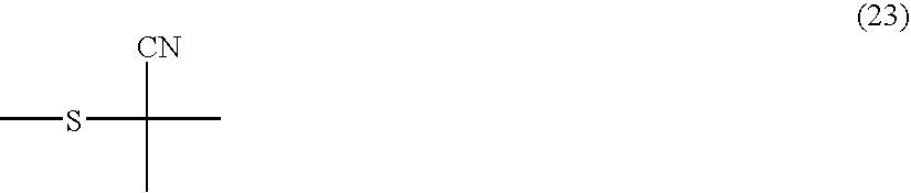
[CN]C(C)(SC)C
